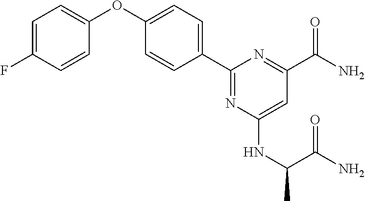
C1=C(F)C=CC(OC2=CC=C(C3=NC(NC(C(N)=O)C)=CC(C(N)=O)=N3)C=C2)=C1
